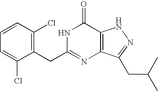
C1(Cl)=C(CC2=NC3=C(C(=O)N2)NN=C3CC(C)C)C(Cl)=CC=C1
